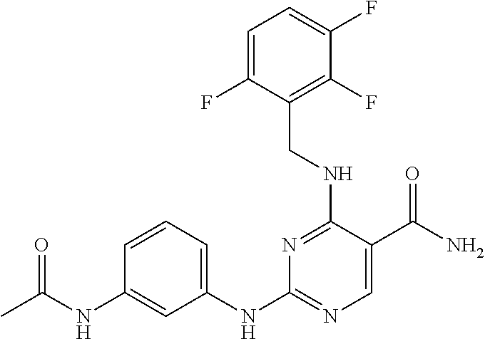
CC(NC1=CC(NC2=NC=C(C(N)=O)C(NCC3=C(F)C(F)=CC=C3F)=N2)=CC=C1)=O
